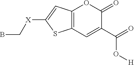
C12=C(C=C(C(=O)O[H])C(=O)O1)SC([X]CB)=C2
